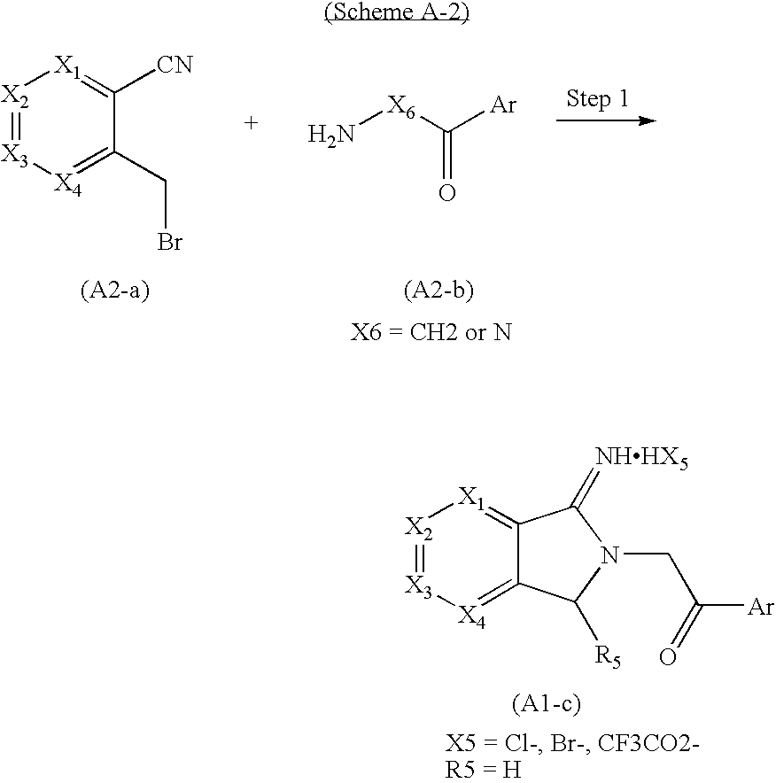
[X2]1=[X3][X4]=C(CBr)C([CN])=[X1]1.N[X6]C([Ar])=O.[X2]1=[X3][X4]=C2C(=[X1]1)C(=[NHHX5])N(CC([Ar])=O)C2[R5]
